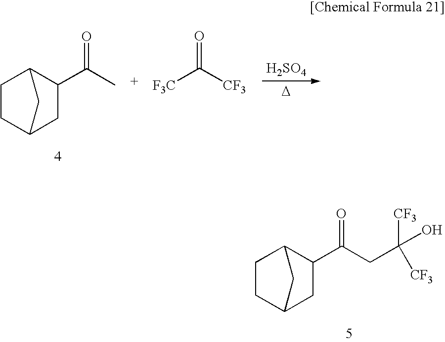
C1C2CC(C(CC([CF3])([CF3])O)=O)C(C1)C2.C1C2CC(C(C)=O)C(C1)C2.[H2SO4].[D].[F3C]C([CF3])=O
